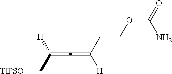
C([H])(C[TIPSO])=C=C([H])CCOC(=O)N
